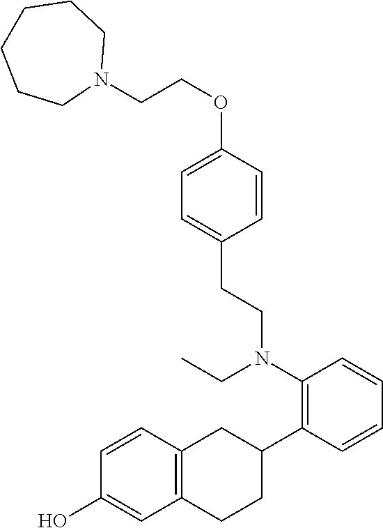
C1=C(OCCN2CCCCCC2)C=CC(CCN(C2=C(C3CC4=C(CC3)C=C(O)C=C4)C=CC=C2)CC)=C1
